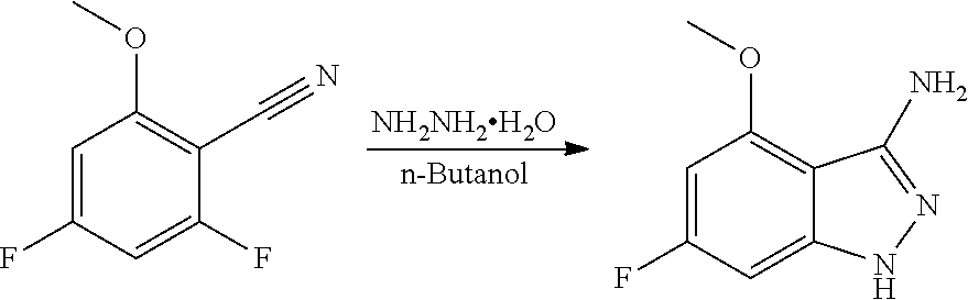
[NH2NH2H2O].C1=C(F)C=C(F)C(C#N)=C1OC.C1=C(F)C=C2C(=C1OC)C(N)=NN2
